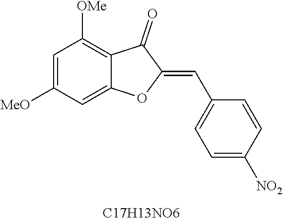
C1=C([MeO])C=C2C(=C1[OMe])C(=O)C(=CC1=CC=C([NO2])C=C1)O2.[C17H13NO6]
